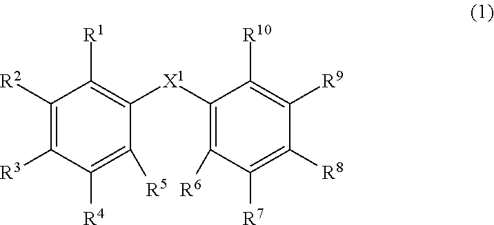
C1([R2])=C([R3])C([R4])=C([R5])C([X1]C2=C([R6])C([R7])=C([R8])C([R9])=C2[R10])=C1[R1]
